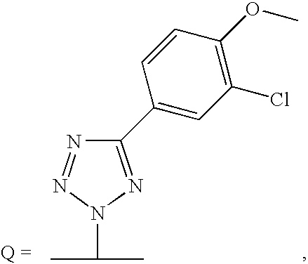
N1=NN(C(C)C)N=C1C1=CC(Cl)=C(OC)C=C1
